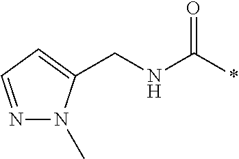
C(*)(=O)NCC1=CC=NN1C
